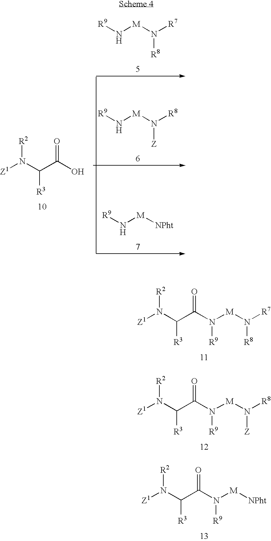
[R9]N[M]N([R8])[R7].[R9]N[M]N([Z])[R8].[R9]N[M][NPht].[Z1]N([R2])C([R3])C(=O)O.[Z1]N([R2])C([R3])C(=O)N([R9])[M]N([R8])[R7].[Z1]N([R2])C([R3])C(=O)N([R9])[M]N([Z])[R8].[Z1]N([R2])C([R3])C(=O)N([R9])[M][NPht]
